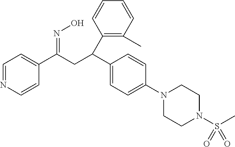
C1=NC=CC(C(CC(C2=CC=C(N3CCN(S(C)(=O)=O)CC3)C=C2)C2=C(C)C=CC=C2)=NO)=C1
